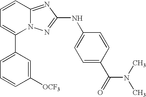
C1(C2=CC=CC3=NC(NC4=CC=C(C(=O)N(C)C)C=C4)=NN23)=CC=CC([OCF3])=C1
